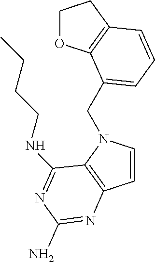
C1=CN(CC2=CC=CC3=C2OCC3)C2=C1N=C(N)N=C2NCCCC
